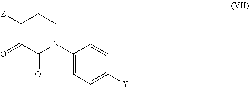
C1([Z])C(=O)C(=O)N(C2=CC=C([Y])C=C2)CC1
